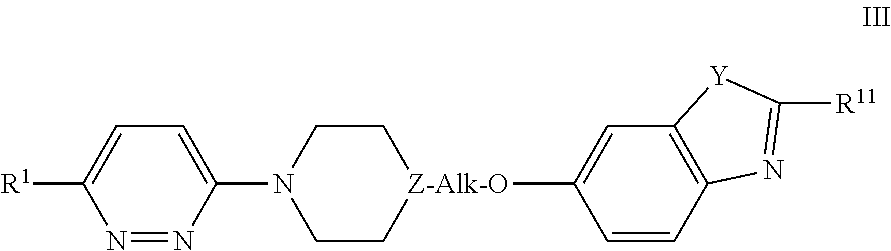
N1=NC(N2CC[Z-Alk-O](C3=CC4=C(C=C3)N=C([R11])[Y]4)CC2)=CC=C1[R1]
